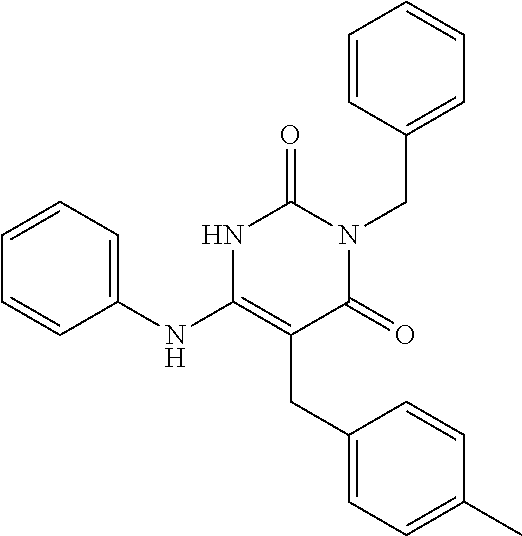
C1=CC=C(NC2=C(CC3=CC=C(C)C=C3)C(=O)N(CC3=CC=CC=C3)C(=O)N2)C=C1
